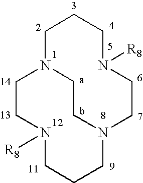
N12CCCN([R8])CCN(CCCN([R8])CC1)CC2
